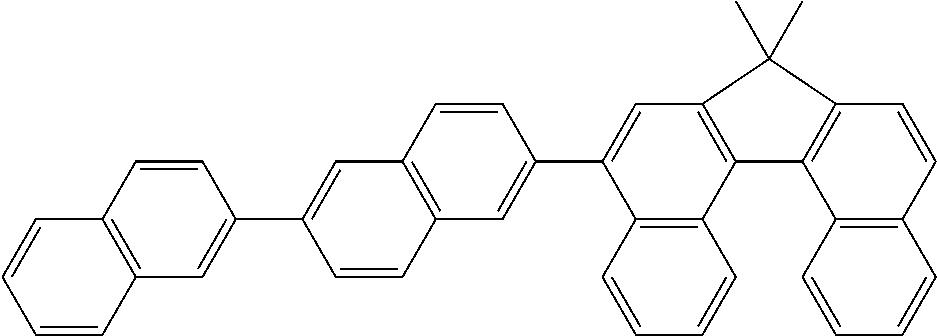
C1=CC2=C(C=C1C1=CC3=C(C4=C1C=CC=C4)C1=C(C=CC4=C1C=CC=C4)C3(C)C)C=CC(C1=CC3=C(C=C1)C=CC=C3)=C2
